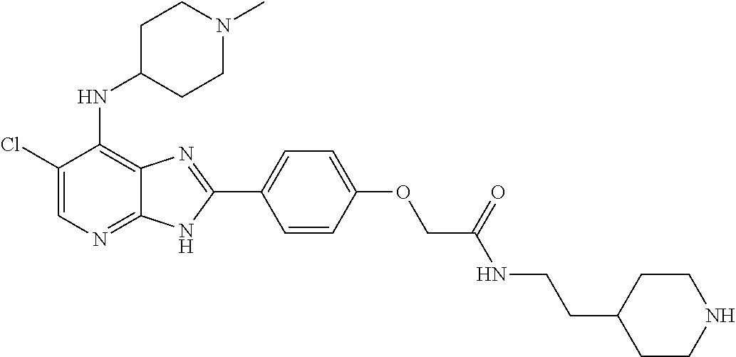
C1(Cl)=CN=C2C(=C1NC1CCN(C)CC1)N=C(C1=CC=C(OCC(NCCC3CCNCC3)=O)C=C1)N2
